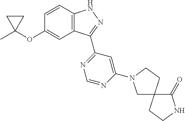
C1C(C)(OC2=CC3=C(C=C2)NN=C3C2=NC=NC(N3CC4(CC3)C(=O)NCC4)=C2)C1
